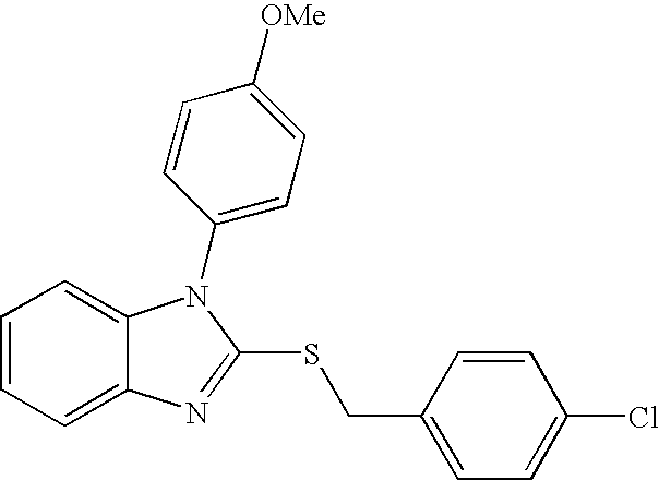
C1=CC=C2C(=C1)N(C1=CC=C([OMe])C=C1)C(SCC1=CC=C(Cl)C=C1)=N2
